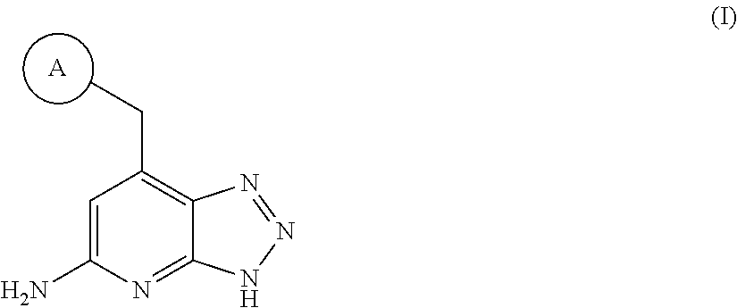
C1=C(N)N=C2C(=C1CC)N=NN2.[A]
